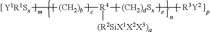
[(CH2)b]([Y1R1Sx])[R4]([(R2SiX1X2X3)a])[(CH2)dSx][R3Y2]
